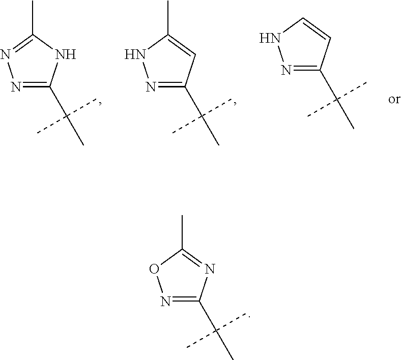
N1=C(C(C)(C)C)N=C(C)O1.N1=C(C(C)(C)C)C=C(C)N1.N1=C(C(C)(C)C)NC(C)=N1.N1=C(C(C)(C)C)C=CN1
